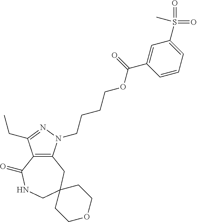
C12=C(CC3(CNC1=O)CCOCC3)N(CCCCOC(C1=CC(S(=O)(C)=O)=CC=C1)=O)N=C2CC
